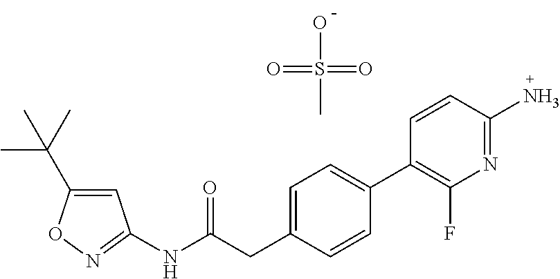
N(C(CC1=CC=C(C2=C(F)N=C(N)C=C2)C=C1)=O)C1=NOC(C(C)(C)C)=C1.OS(C)(=O)=O
